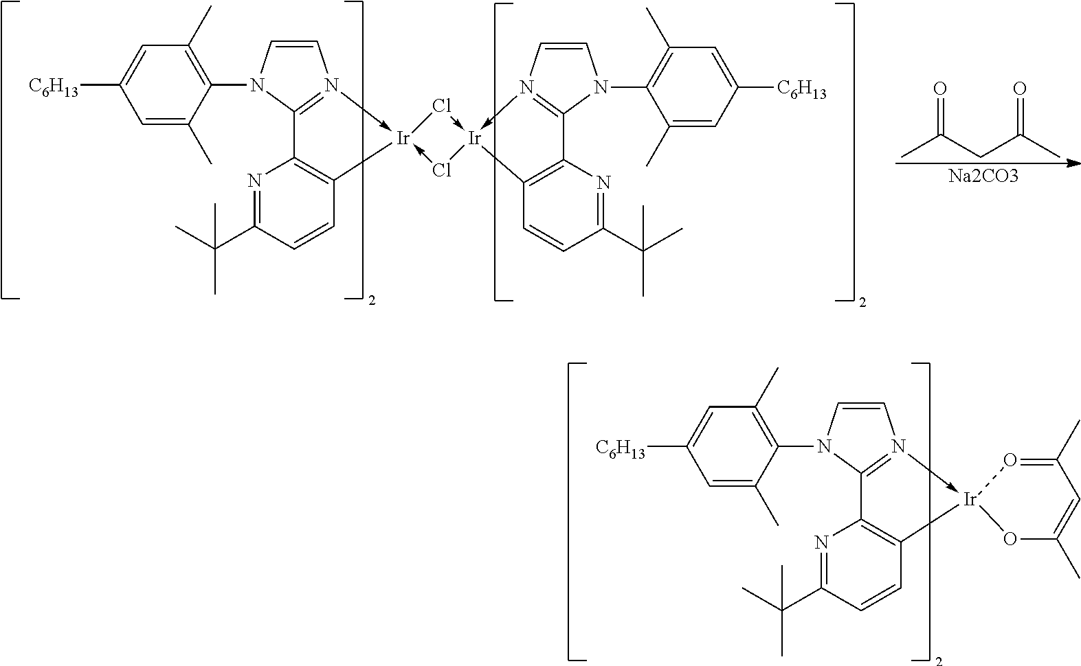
C1=CN(C2=C(C)C=C([C6H13])C=C2C)C2=N1->[Ir]1(-Cl[Ir]3(-Cl1)-N1=C(N(C4=C(C)C=C([C6H13])C=C4C)C=C1)C1=C3C=CC(C(C)(C)C)=N1)C1=C2N=C(C(C)(C)C)C=C1.CC(CC(C)=O)=O.[Na2CO3].C1=CN(C2=C(C)C=C([C6H13])C=C2C)C2=N1->[Ir]1(C3=C2N=C(C(C)(C)C)C=C3)OC(C)=CC(C)=O1
